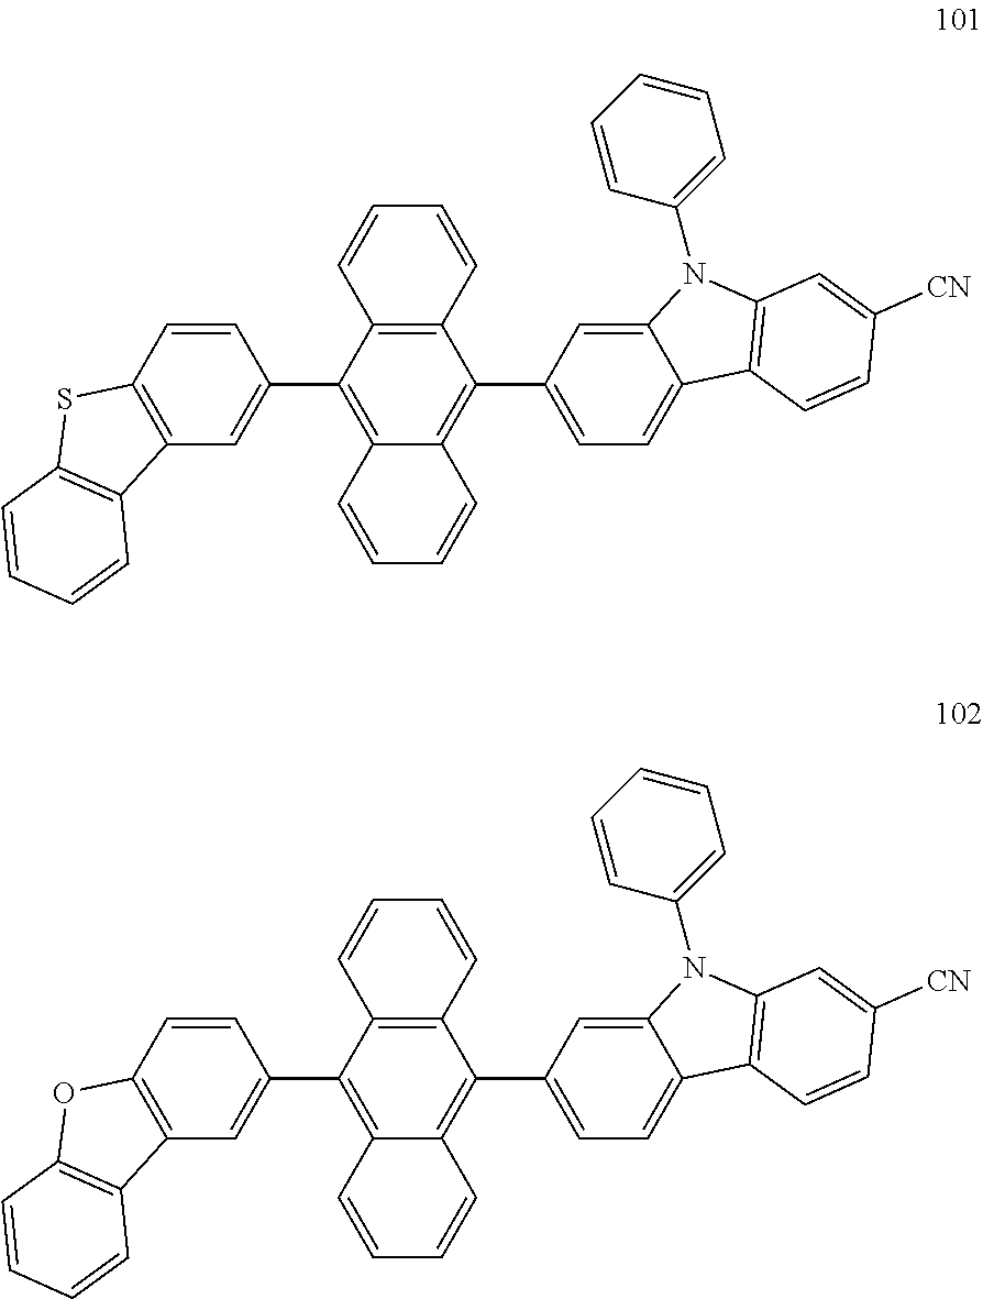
C12=C(C(C3=CC4=C(C=C3)SC3=C4C=CC=C3)=C3C(=C1C1=CC=C4C(=C1)N(C1=CC=CC=C1)C1=C4C=CC([CN])=C1)C=CC=C3)C=CC=C2.C12=C(C(C3=CC4=C(C=C3)OC3=C4C=CC=C3)=C3C(=C1C1=CC=C4C(=C1)N(C1=CC=CC=C1)C1=C4C=CC([CN])=C1)C=CC=C3)C=CC=C2
